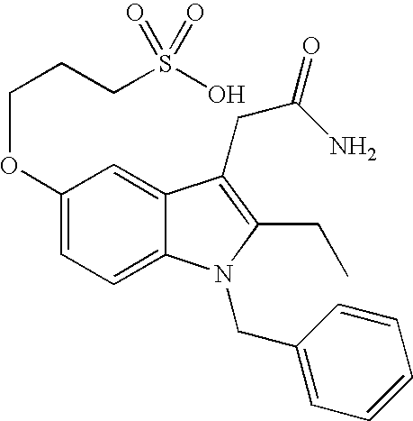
C1(OCCCS(O)(=O)=O)=CC=C2C(=C1)C(CC(=O)N)=C(CC)N2CC1=CC=CC=C1
